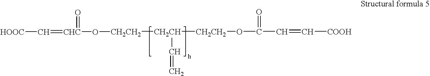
[CH2CH2]([CH2CH]([CH2CH2]O[CHC](=C[HOOC])=O)C=C)OC(=O)C=C[COOH]
